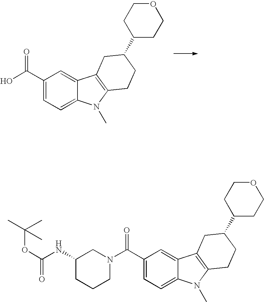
C1(C(N2CC(NC(OC(C)(C)C)=O)CCC2)=O)=CC=C2C(=C1)C1=C(N2C)CCC(C2CCOCC2)C1.C1(C(=O)O)=CC=C2C(=C1)C1=C(N2C)CCC(C2CCOCC2)C1
